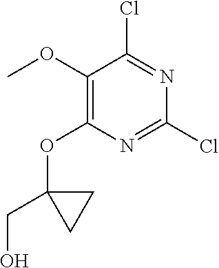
C1(OC)=C(OC2(CO)CC2)N=C(Cl)N=C1Cl
